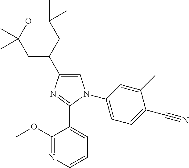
C1=C(C2CC(C)(C)OC(C)(C)C2)N=C(C2=CC=CN=C2OC)N1C1=CC=C(C#N)C(C)=C1
